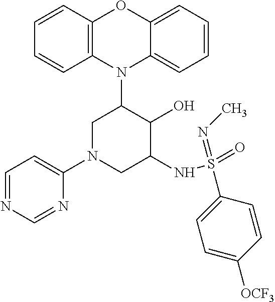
N1(C2CN(C3=CC=NC=N3)CC(NS(=O)(=NC)C3=CC=C([OCF3])C=C3)C2O)C2=C(C=CC=C2)OC2=CC=CC=C12
